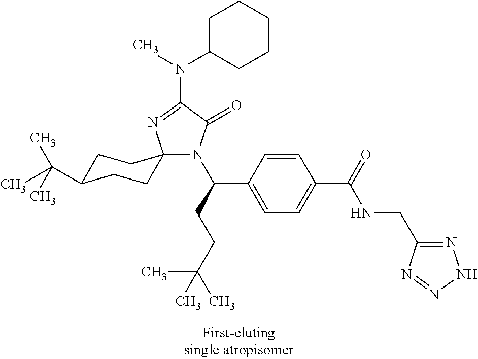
N1(C(CCC(C)(C)C)C2=CC=C(C(=O)NCC3=NNN=N3)C=C2)C(=O)C(N(C)C2CCCCC2)=NC12CCC(C(C)(C)C)CC2
